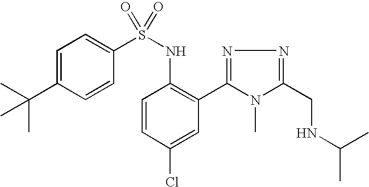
C1=C(C(C)(C)C)C=CC(S(NC2=C(C3=NN=C(CNC(C)C)N3C)C=C(Cl)C=C2)(=O)=O)=C1
